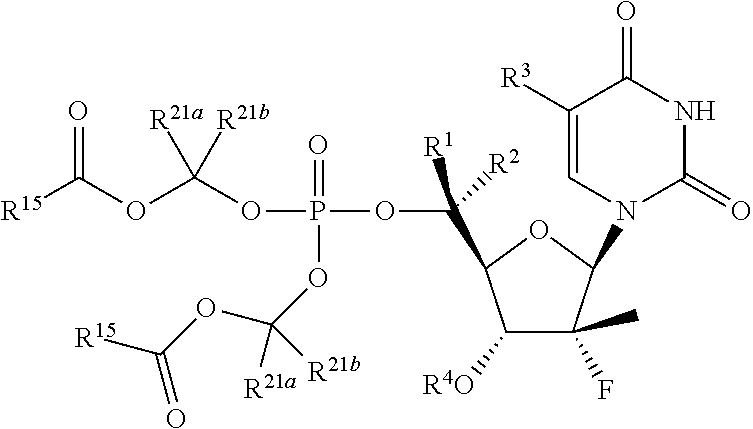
C([R1])([R2])(C1C([R4O])C(F)(C)C(N2C(=O)NC(=O)C([R3])=C2)O1)OP(=O)(OC(OC([R15])=O)([R21a])[R21b])OC(OC([R15])=O)([R21a])[R21b]
